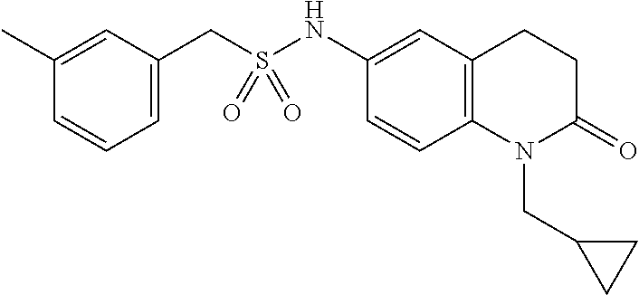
C1(C)=CC(CS(NC2=CC3=C(C=C2)N(CC2CC2)C(=O)CC3)(=O)=O)=CC=C1
